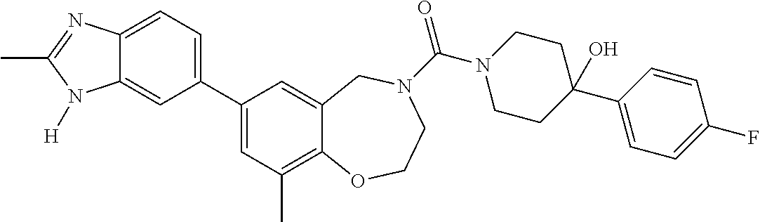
C12=CC=C(C3=CC(C)=C4C(=C3)CN(C(=O)N3CCC(C5=CC=C(F)C=C5)(O)CC3)CCO4)C=C1N([H])C(C)=N2
